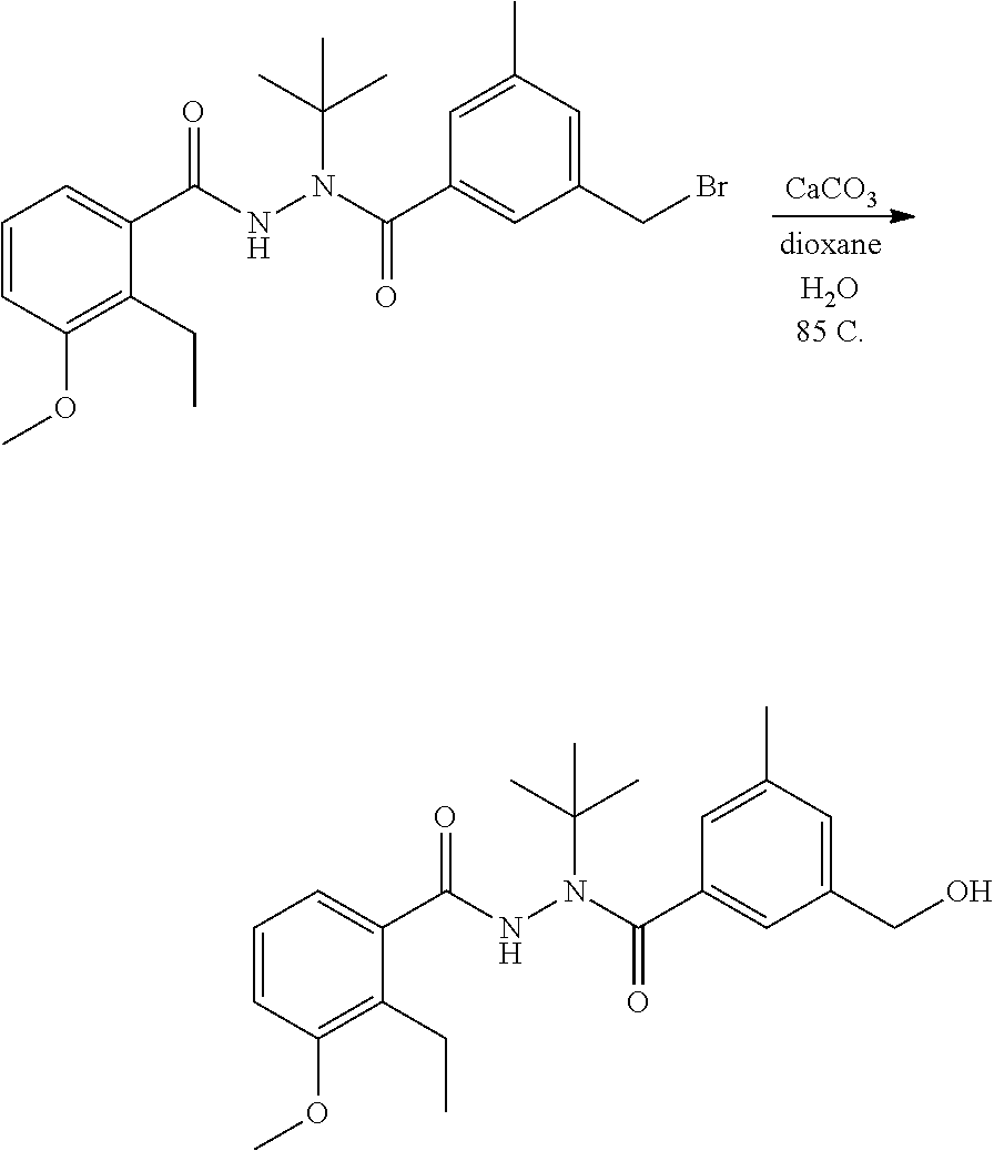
C1=CC(OC)=C(CC)C(C(NN(C(C)(C)C)C(C2=CC(CBr)=CC(C)=C2)=O)=O)=C1.[CaCO3].C1=CC(OC)=C(CC)C(C(NN(C(C)(C)C)C(C2=CC(CO)=CC(C)=C2)=O)=O)=C1
